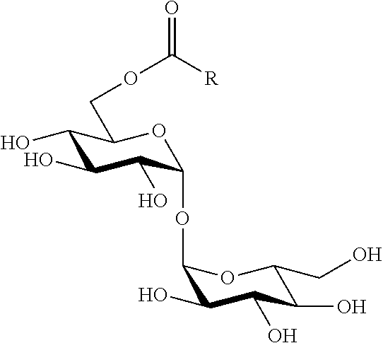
O(C(=O)[R])CC1C(O)C(O)C(O)C(OC2C(O)C(O)C(O)C(CO)O2)O1
